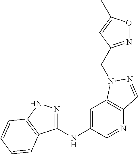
C1(NC2=CC3=C(N=C2)C=NN3CC2=NOC(C)=C2)=NNC2=C1C=CC=C2
